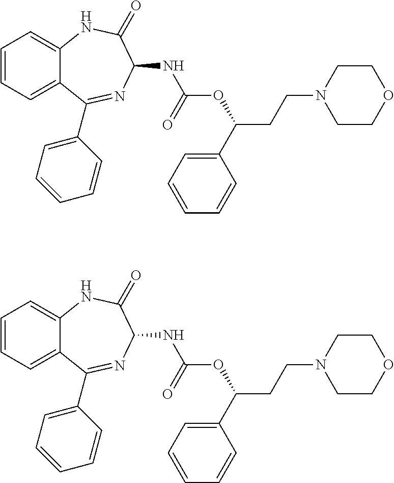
C1=CC=C2C(=C1)NC(=O)C(NC(OC(C1=CC=CC=C1)CCN1CCOCC1)=O)N=C2C1=CC=CC=C1.C1=CC=C2C(=C1)NC(=O)C(NC(OC(C1=CC=CC=C1)CCN1CCOCC1)=O)N=C2C1=CC=CC=C1
